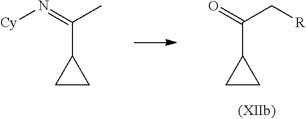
[Cy]N=C(C)C1CC1.O=C(C[R])C1CC1
